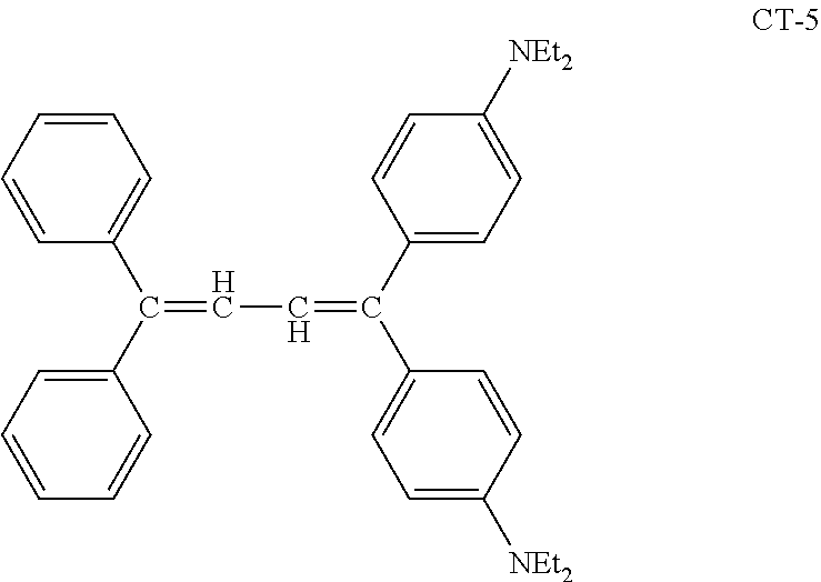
C1(C(C2=CC=CC=C2)=CC=C(C2=CC=C([NEt2])C=C2)C2=CC=C([NEt2])C=C2)=CC=CC=C1
